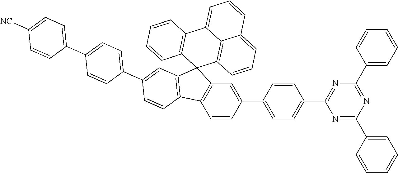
C1=CC2=C(C=C1C1=CC=C(C3=NC(C4=CC=CC=C4)=NC(C4=CC=CC=C4)=N3)C=C1)C1(C3=C2C=CC(C2=CC=C(C4=CC=C([NC])C=C4)C=C2)=C3)C2=C3C(=CC=CC3=CC=C2)C2=C1C=CC=C2
